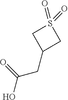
OC(CC1CS(=O)(=O)C1)=O
